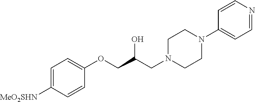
C1=C([MeO2SHN])C=CC(OCC(CN2CCN(C3=CC=NC=C3)CC2)O)=C1
